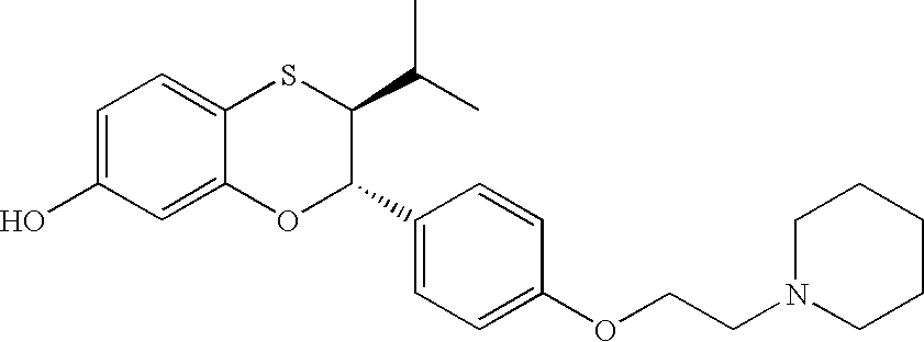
C1=C(O)C=C2C(=C1)SC(C(C)C)C(C1=CC=C(OCCN3CCCCC3)C=C1)O2
